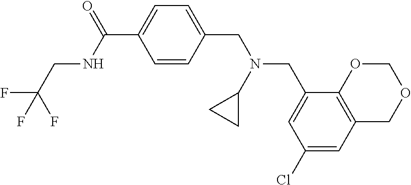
C1=CC(CN(C2CC2)CC2=CC(Cl)=CC3=C2OCOC3)=CC=C1C(NCC(F)(F)F)=O
